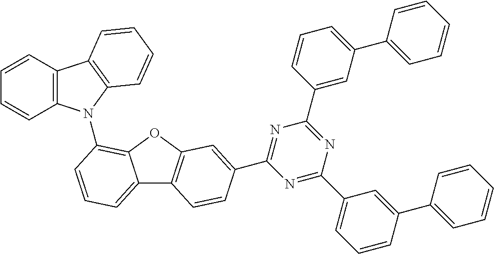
C12=CC=CC(N3C4=C(C5=C3C=CC=C5)C=CC=C4)=C1OC1=C2C=CC(C2=NC(C3=CC(C4=CC=CC=C4)=CC=C3)=NC(C3=CC=CC(C4=CC=CC=C4)=C3)=N2)=C1
